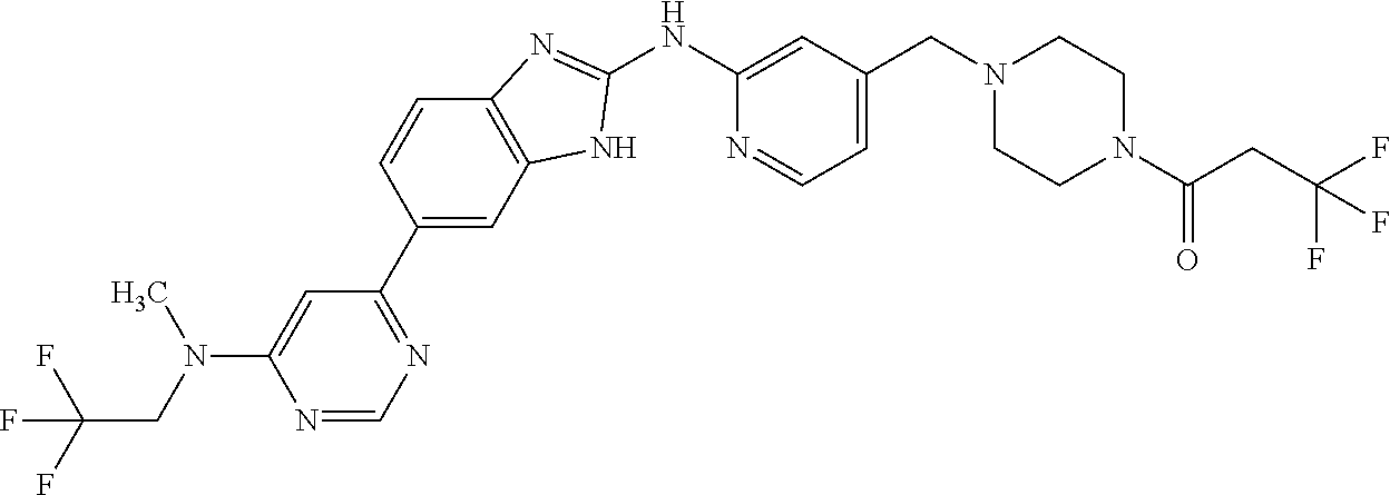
N1=CN=C(C2=CC3=C(C=C2)N=C(NC2=CC(CN4CCN(C(CC(F)(F)F)=O)CC4)=CC=N2)N3)C=C1N(CC(F)(F)F)C
